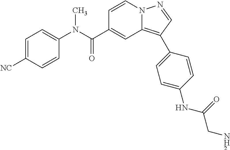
C1=CN2C(=C(C3=CC=C(NC(=O)CN)C=C3)C=N2)C=C1C(N(C1=CC=C([NC])C=C1)C)=O
